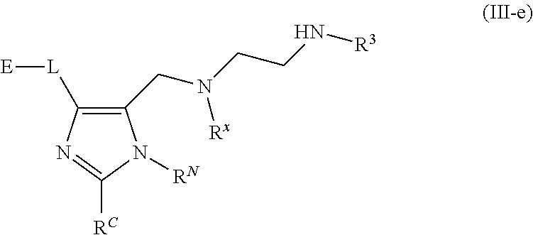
C1(CN(CCN[R3])[Rx])=C([L][E])N=C([RC])N1[RN]
